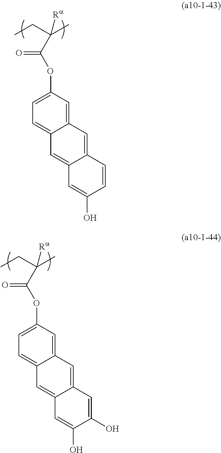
C(CC)(C)([Ra])C(OC1=CC=C2C(=C1)C=C1C(=C2)C=C(O)C=C1)=O.C(CC)(C)([Ra])C(OC1=CC=C2C(=C1)C=C1C(=C2)C=C(O)C(O)=C1)=O
